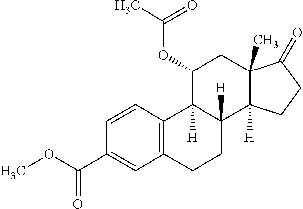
C12=C(C=CC(C(OC)=O)=C1)C1([H])C([H])(CC2)C2([H])C(C)(CC1OC(C)=O)C(=O)CC2
